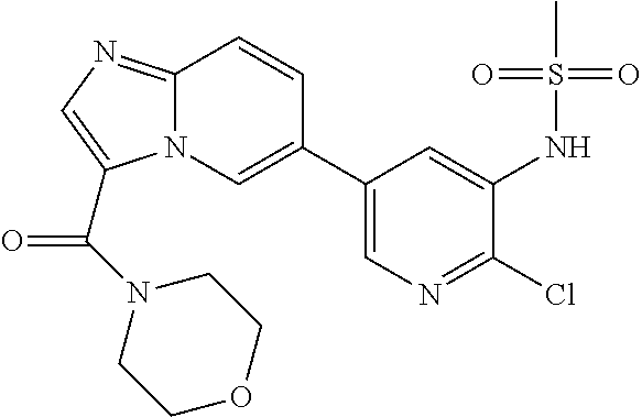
C12=NC=C(C(N3CCOCC3)=O)N1C=C(C1=CN=C(Cl)C(NS(C)(=O)=O)=C1)C=C2
